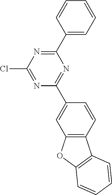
ClC1=NC(C2=CC3=C(C=C2)C2=C(O3)C=CC=C2)=NC(C2=CC=CC=C2)=N1
